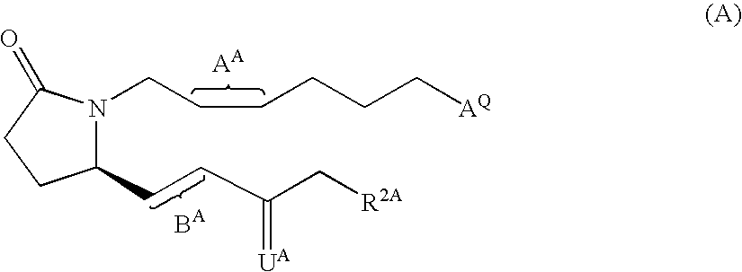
C1(CCC(C[R2A])=[UA])N(CCCCCC[AQ])C(=O)CC1
